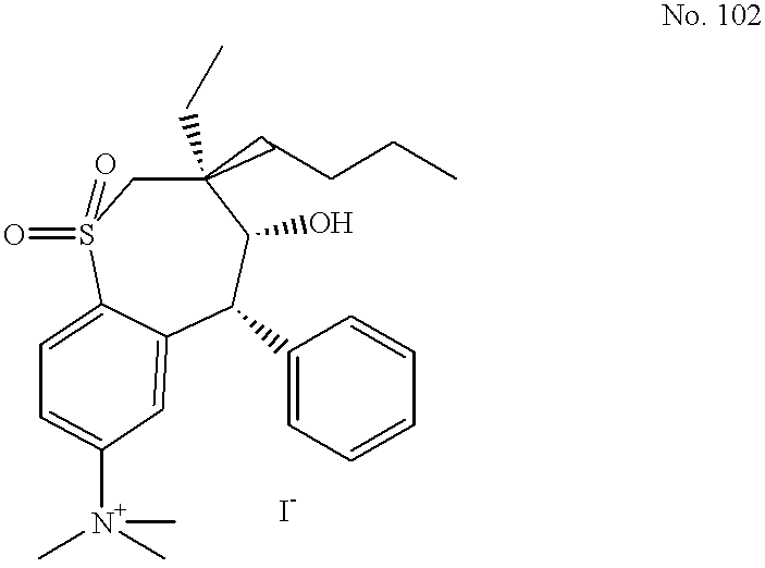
S1(=O)(=O)C2=CC=C([N+](C)(C)C)C=C2C(C2=CC=CC=C2)C(O)C(CC)(CCCC)C1
